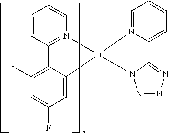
C1=N2C(=CC=C1)C1=NN=NN1[Ir]21N2=C(C=CC=C2)C2=C(F)C=C(F)C=C21
